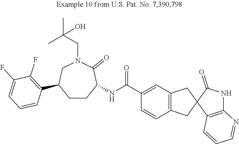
C1=CC2=C(C=C1C(NC1CCC(C3=C(F)C(F)=CC=C3)CN(CC(C)(C)O)C1=O)=O)CC1(C2)C2=C(NC1=O)N=CC=C2
